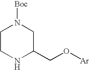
C1CNC(CO[Ar])CN1[Boc]
